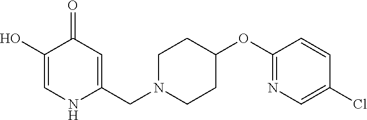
C1(O)=CNC(CN2CCC(OC3=NC=C(Cl)C=C3)CC2)=CC1=O
